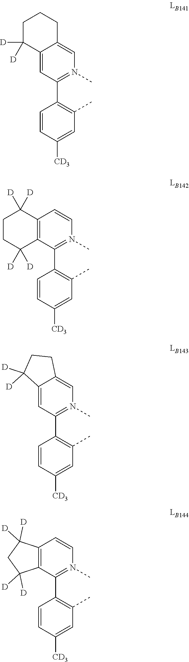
C1=C2C([D])([D])CCCC2=CN(C)=C1C1=C(C)C=C([CD3])C=C1.C1=CN(C)=C(C2=C(C)C=C([CD3])C=C2)C2=C1C([D])([D])CCC2([D])[D].C1=C2C([D])([D])CCC2=CN(C)=C1C1=C(C)C=C([CD3])C=C1.C1=CN(C)=C(C2=C(C)C=C([CD3])C=C2)C2=C1C([D])([D])CC2([D])[D]
